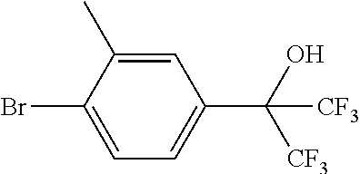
C1(Br)=CC=C(C(O)([CF3])[CF3])C=C1C
